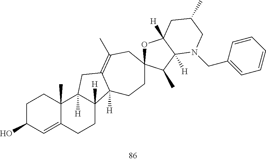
C1C(O)C=C2C(C)(C1)C1([H])C([H])(CC2)C2([H])C(=C(C)CC3(CC2)OC2([H])C([H])(C3C)N(CC3=CC=CC=C3)CC(C)C2)C1
